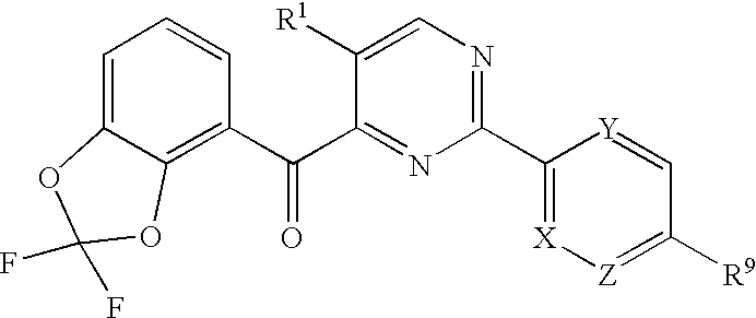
C1(C2=NC=C([R1])C(C(C3=C4C(=CC=C3)OC(F)(F)O4)=O)=N2)=[X][Z]=C([R9])C=[Y]1
